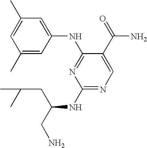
C1(C)=CC(NC2=NC(NC(CN)CC(C)C)=NC=C2C(=O)N)=CC(C)=C1
